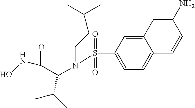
C(C(N(CCC(C)C)S(=O)(=O)C1=CC=C2C(=C1)C=C(N)C=C2)C(C)C)(=O)NO
